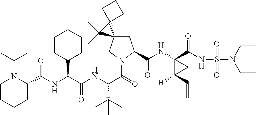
C1(C)(C)C2(CCC2)C12CC(C(NC1(C(NS(N(CC)CC)(=O)=O)=O)C([H])(C=C)C1)=O)N(C(C(NC(C(NC(C1CCCCN1C(C)C)=O)C1CCCCC1)=O)C(C)(C)C)=O)C2
